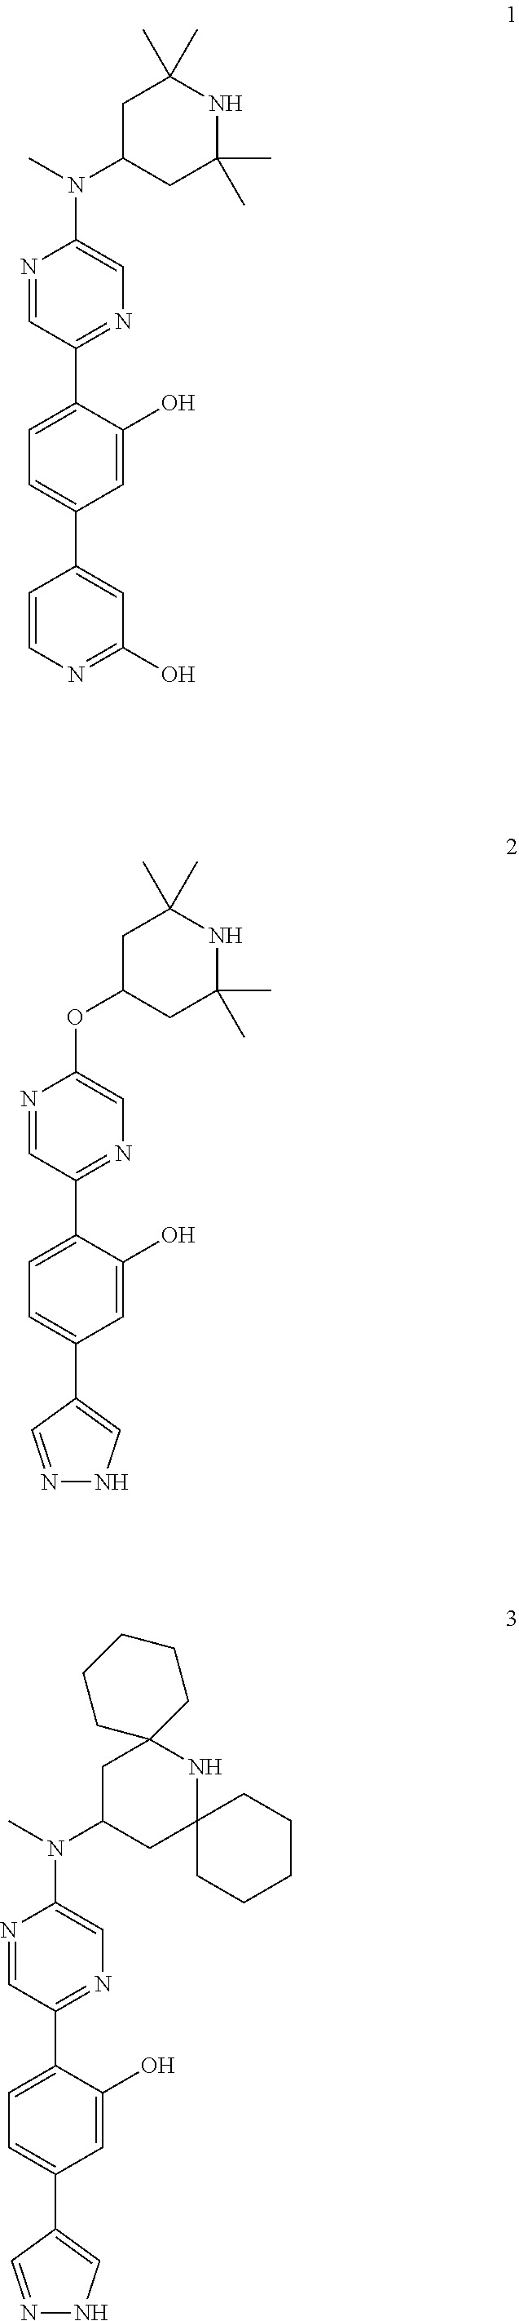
N1=CC(C2=CC=C(C3=CC(O)=NC=C3)C=C2O)=NC=C1N(C)C1CC(C)(C)NC(C)(C)C1.N1=CC(C2=CC=C(C3=CNN=C3)C=C2O)=NC=C1OC1CC(C)(C)NC(C)(C)C1.N1=CC(C2=CC=C(C3=CNN=C3)C=C2O)=NC=C1N(C1CC2(NC3(C1)CCCCC3)CCCCC2)C
